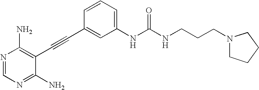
N1=CN=C(N)C(C#CC2=CC(NC(NCCCN3CCCC3)=O)=CC=C2)=C1N
